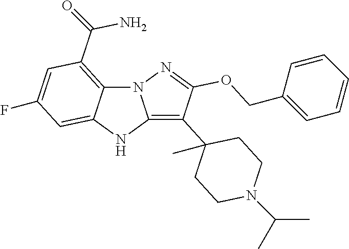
N12C3=C(C(N)=O)C=C(F)C=C3NC1=C(C1(C)CCN(C(C)C)CC1)C(OCC1=CC=CC=C1)=N2
